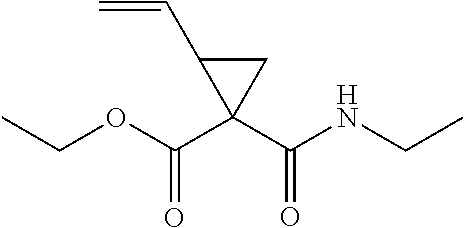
C(OC(C1(C(NCC)=O)CC1C=C)=O)C
